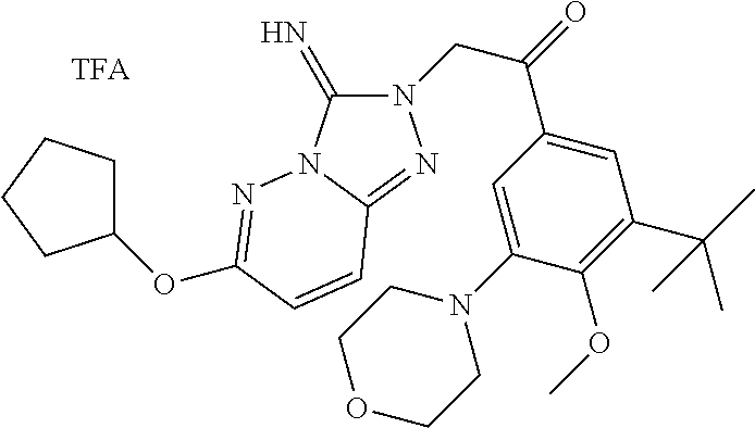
N1(CC(=O)C2=CC(C(C)(C)C)=C(OC)C(N3CCOCC3)=C2)C(=N)N2C(=N1)C=CC(OC1CCCC1)=N2
